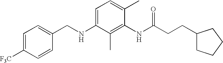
C1=C([F3C])C=CC(CNC2=CC=C(C)C(NC(CCC3CCCC3)=O)=C2C)=C1
